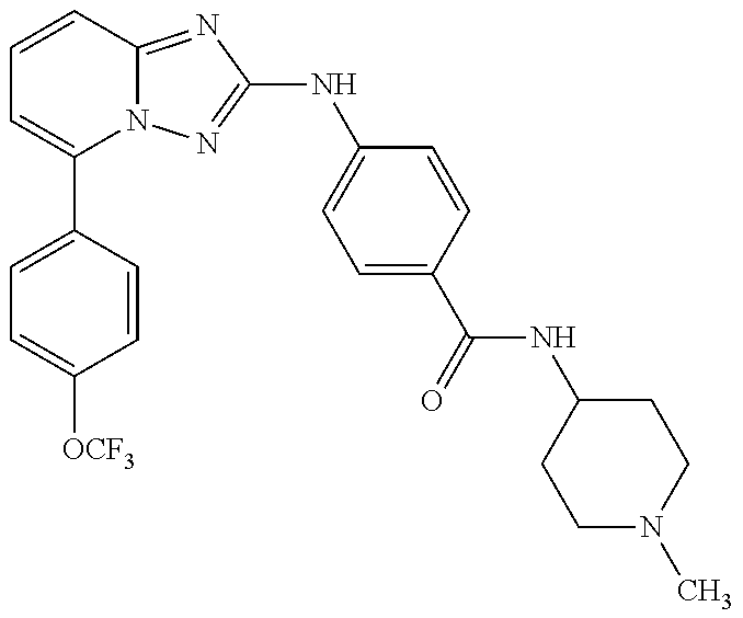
C1(C2=CC=C([OCF3])C=C2)=CC=CC2=NC(NC3=CC=C(C(=O)NC4CCN(C)CC4)C=C3)=NN12
